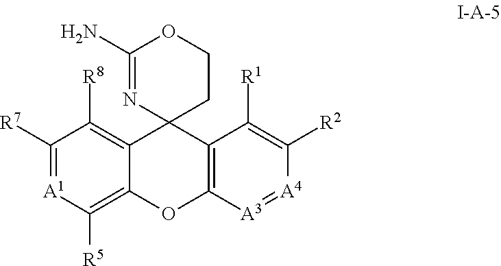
C1([R7])=[A1]C([R5])=C2C(=C1[R8])C1(C3=C(O2)[A3]=[A4]C([R2])=C3[R1])CCOC(N)=N1
